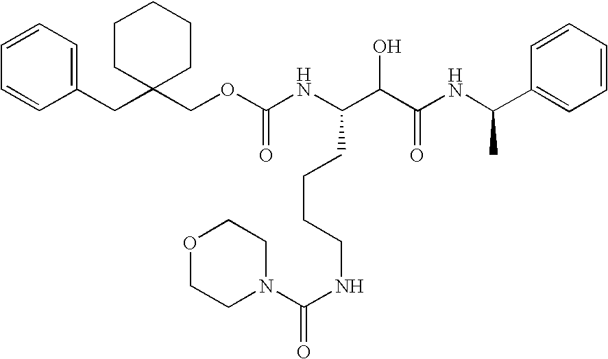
C1(CC2(COC(NC(C(C(NC(C3=CC=CC=C3)C)=O)O)CCCCNC(N3CCOCC3)=O)=O)CCCCC2)=CC=CC=C1
